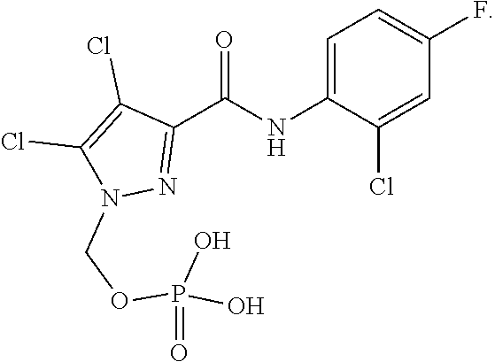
C1=C(NC(C2=NN(COP(O)(=O)O)C(Cl)=C2Cl)=O)C(Cl)=CC(F)=C1
